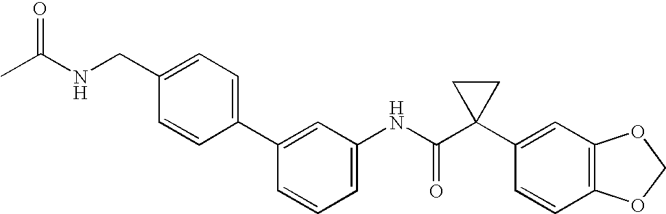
C1=C(NC(C2(C3=CC4=C(C=C3)OCO4)CC2)=O)C=C(C2=CC=C(CNC(C)=O)C=C2)C=C1
